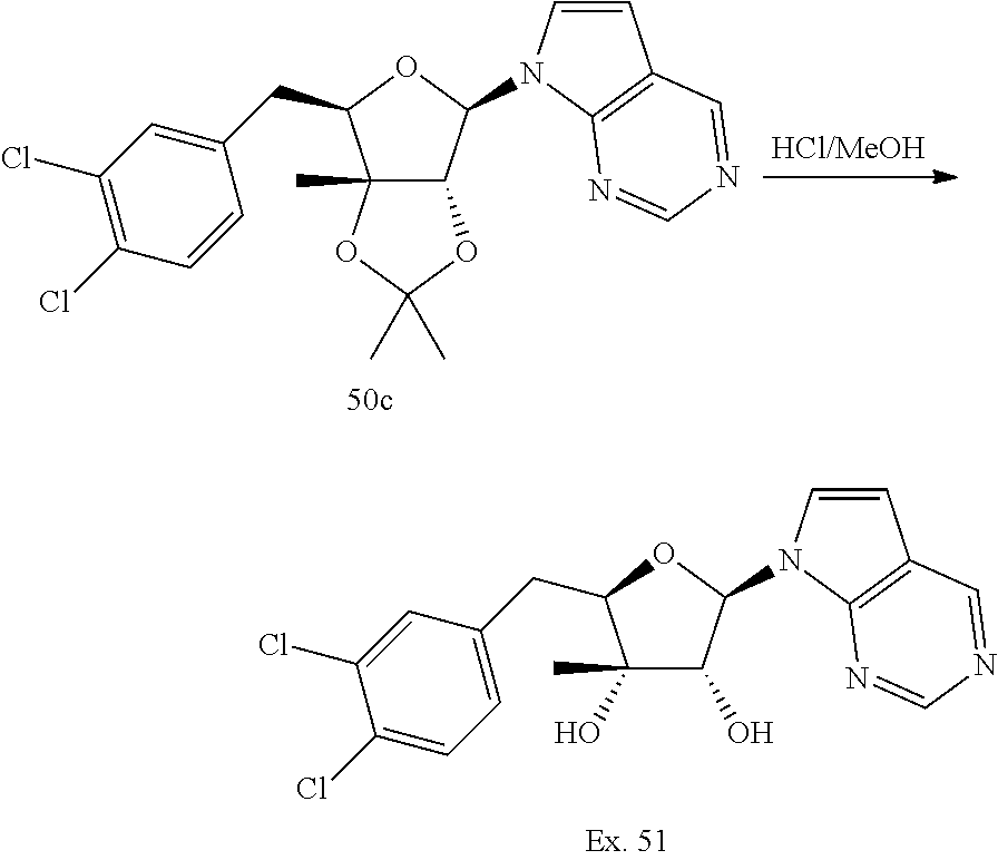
C12(C)C(C(N3C=CC4=C3N=CN=C4)OC1CC1=CC(Cl)=C(Cl)C=C1)OC(C)(C)O2.C1(O)(C)C(O)C(N2C=CC3=C2N=CN=C3)OC1CC1=CC=C(Cl)C(Cl)=C1
